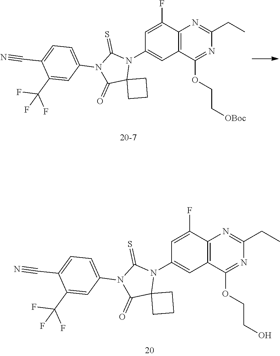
C12=C(C(OCC[OBoc])=NC(CC)=N1)C=C(N1C(=S)N(C3=CC=C(C#N)C(C(F)(F)F)=C3)C(=O)C13CCC3)C=C2F.C12=C(C(OCCO)=NC(CC)=N1)C=C(N1C(=S)N(C3=CC=C(C#N)C(C(F)(F)F)=C3)C(=O)C13CCC3)C=C2F
